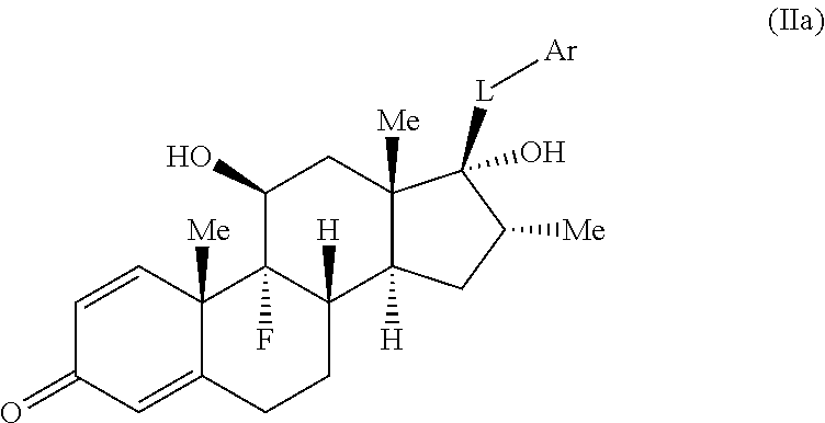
C1=CC2([Me])C(=CC1=O)CCC1([H])C2(F)C(O)CC2([Me])C1([H])CC([Me])C2([L][Ar])O
